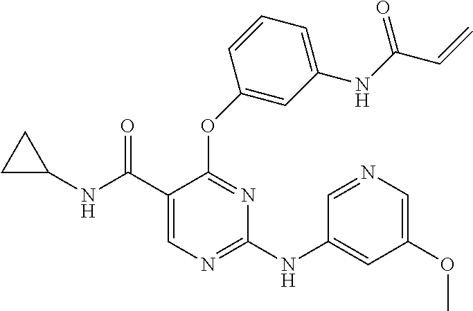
N(C1=NC=C(C(NC2CC2)=O)C(OC2=CC(NC(C=C)=O)=CC=C2)=N1)C1=CC(OC)=CN=C1
